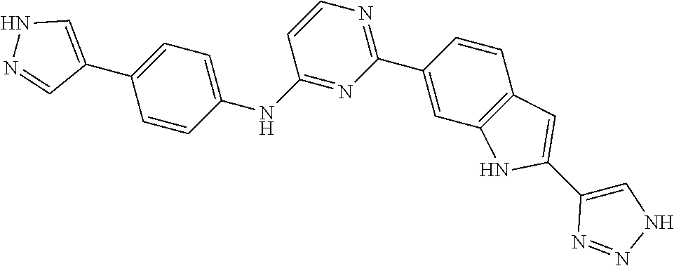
C1(C2=CNN=C2)=CC=C(NC2=NC(C3=CC4=C(C=C3)C=C(C3=CNN=N3)N4)=NC=C2)C=C1
